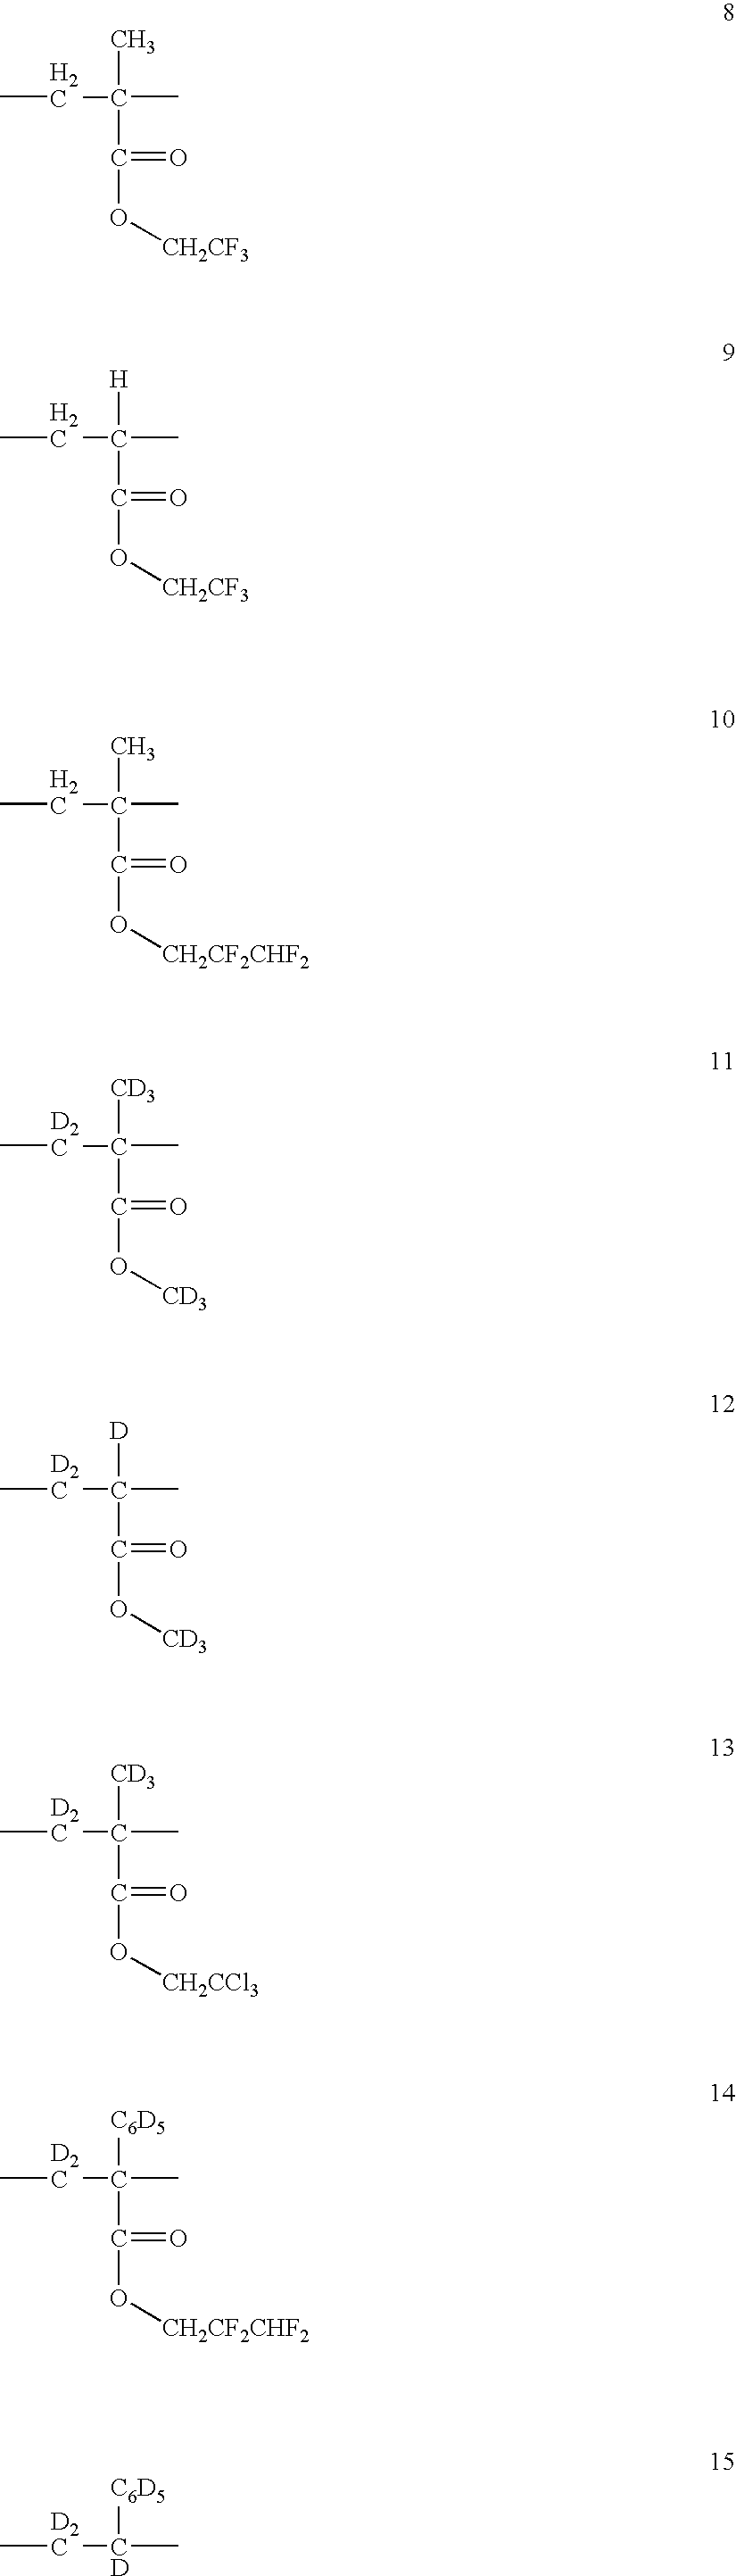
CCC(C)(C(=O)O[CH2CF3])C.CCC([H])(C(=O)O[CH2CF3])C.CCC(C)(C(=O)O[CH2CF2CHF2])C.C[D2C]C([CD3])(C(=O)O[CD3])C.C[D2C]C([D])(C(=O)O[CD3])C.C[D2C]C([CD3])(C(=O)O[CH2CCl3])C.C[D2C]C([C6D5])(C(=O)O[CH2CF2CHF2])C.C[D2C][CD]([C6D5])C
